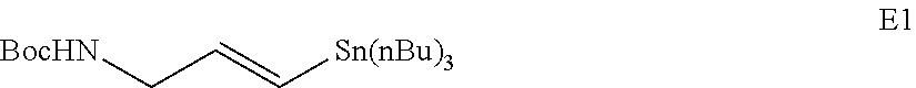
[BocHN]CC=C[Sn(nBu)3]
